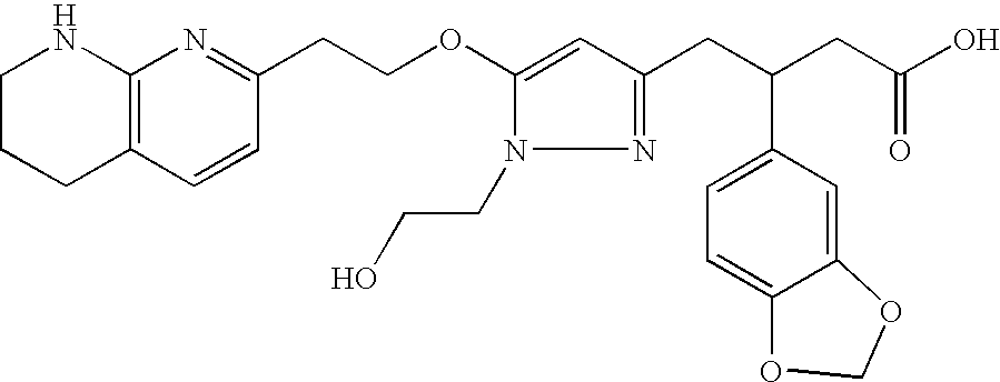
C12=C(C=CC(CCOC3=CC(CC(CC(O)=O)C4=CC=C5C(=C4)OCO5)=NN3CCO)=N1)CCCN2
